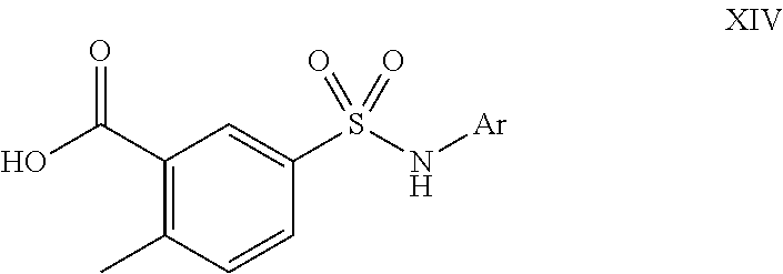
OC(=O)C1=C(C)C=CC(S(N[Ar])(=O)=O)=C1
